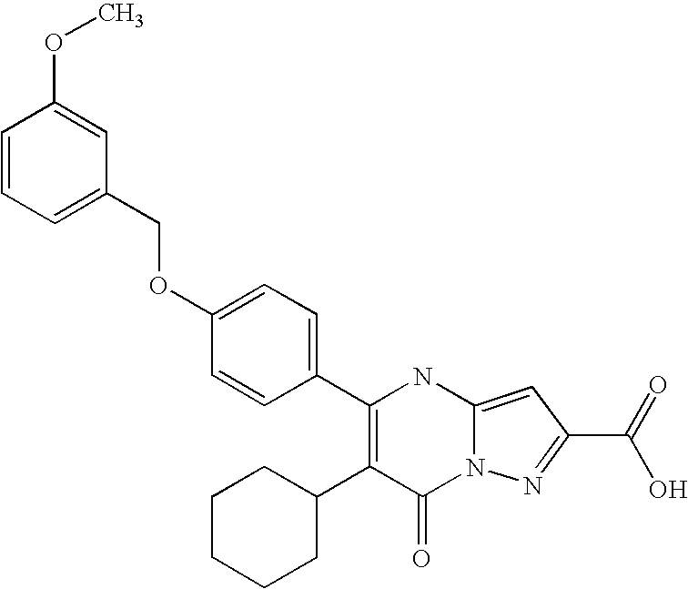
C1(=O)N2C(=CC(C(=O)O)=N2)NC(C2=CC=C(OCC3=CC=CC(OC)=C3)C=C2)=C1C1CCCCC1
